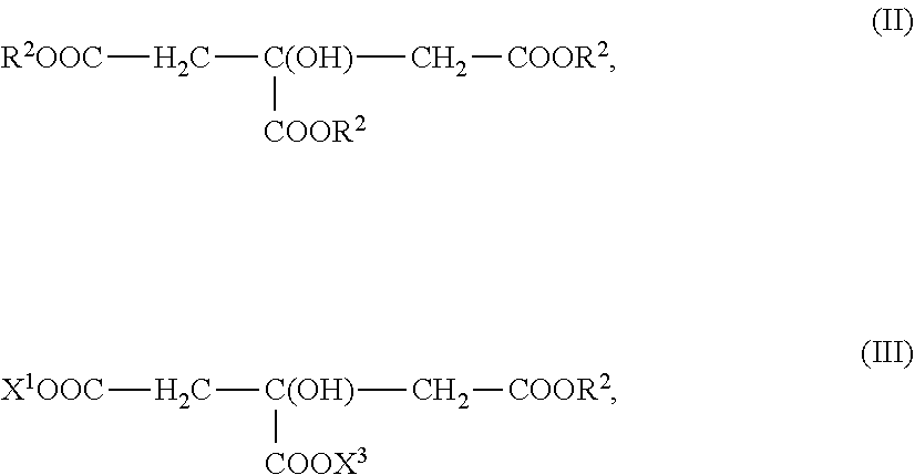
[R2OOC]C[C(OH)](C[COOR2])[COOR2].[X1OOC]C[C(OH)]([COOX3])C[COOR2]
